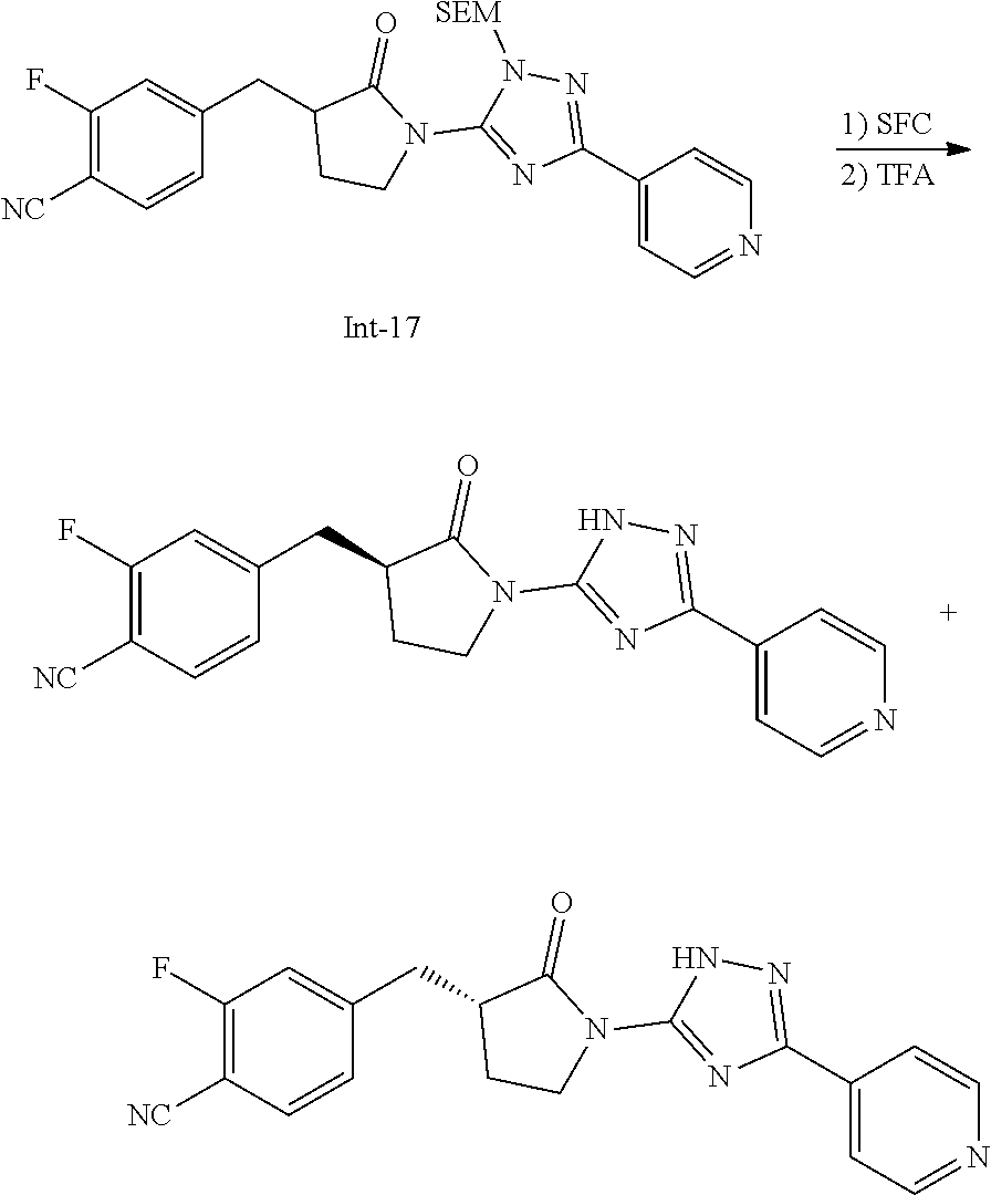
C1(F)=C([NC])C=CC(CC2CCN(C3=NC(C4=CC=NC=C4)=NN3)C2=O)=C1.C1(F)=C([NC])C=CC(CC2CCN(C3=NC(C4=CC=NC=C4)=NN3[SEM])C2=O)=C1.C1(F)=C([NC])C=CC(CC2CCN(C3=NC(C4=CC=NC=C4)=NN3)C2=O)=C1
